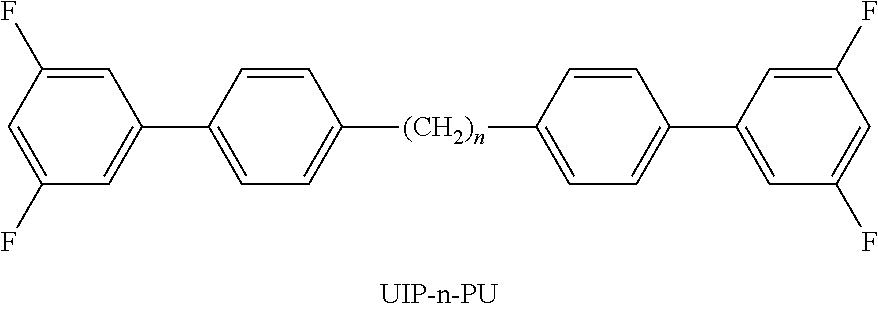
C1=C(F)C=C(F)C=C1C1=CC=C([(CH2)n]C2=CC=C(C3=CC(F)=CC(F)=C3)C=C2)C=C1
